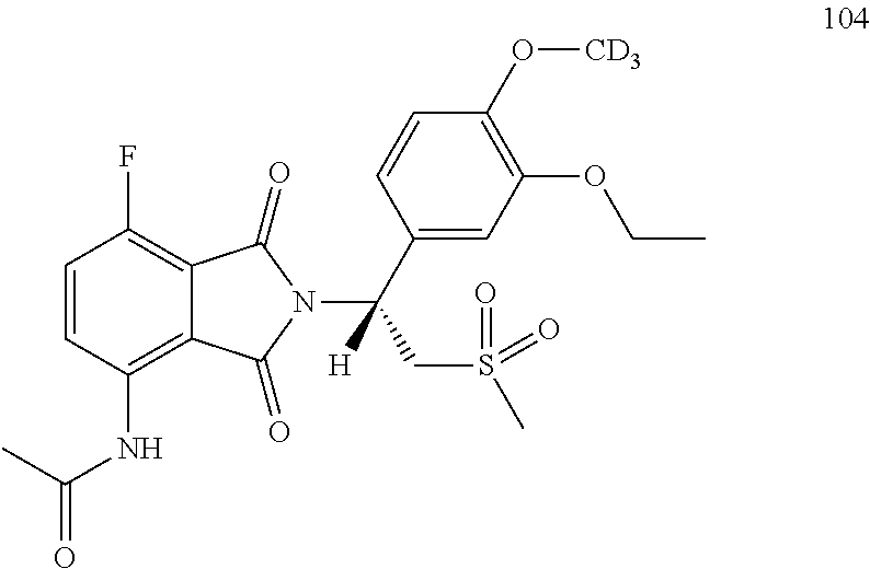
C1=CC(NC(=O)C)=C2C(=C1F)C(=O)N(C(C1=CC(OCC)=C(O[CD3])C=C1)(CS(C)(=O)=O)[H])C2=O
